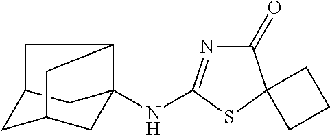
C1(=O)N=C(NC23CC4CC(C2)CC3C4)SC12CCC2
